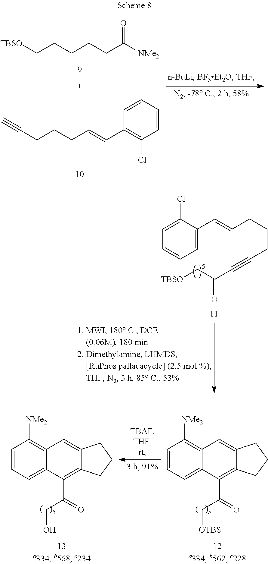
C(CCCCC([NMe2])=O)[TBSO].C1=CC=CC(C=CCCCC#C)=C1Cl.C1=C(C=CCCCC#CC(C[TBSO])=O)C(Cl)=CC=C1.C1=CC=C2C(=C1[NMe2])C=C1C(=C2C(=O)C[OTBS])CCC1.C1=CC=C2C(=C1[NMe2])C=C1C(=C2C(=O)CO)CCC1
